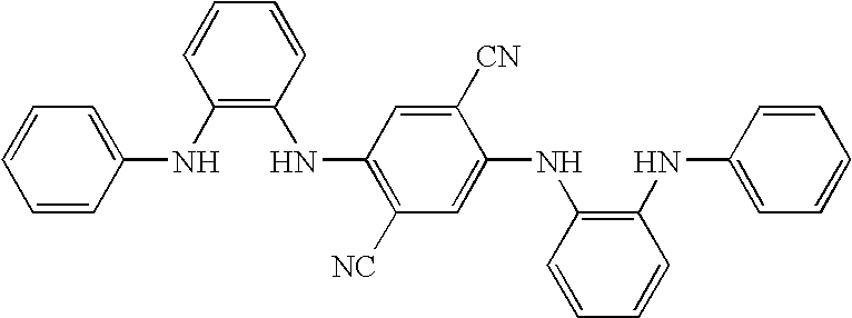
C1=CC=C(NC2=C(NC3=C([NC])C=C(NC4=C(NC5=CC=CC=C5)C=CC=C4)C([CN])=C3)C=CC=C2)C=C1
